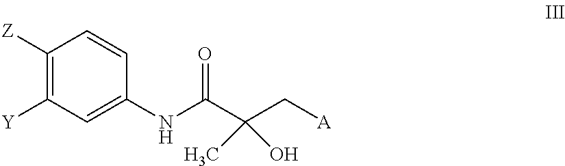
C1(NC(C(C[A])(O)C)=O)=CC([Y])=C([Z])C=C1
